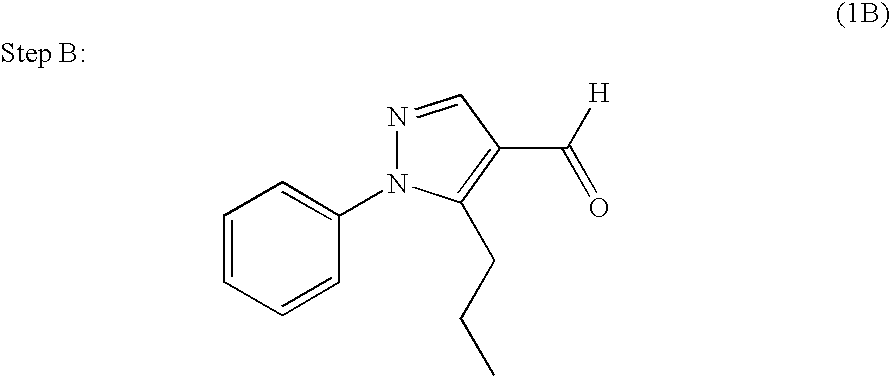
C1=CC=CC(N2N=CC(C([H])=O)=C2CCC)=C1
